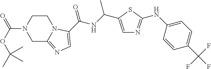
C1C2=NC=C(C(=O)NC(C)C3=CN=C(NC4=CC=C(C(F)(F)F)C=C4)S3)N2CCN1C(OC(C)(C)C)=O
